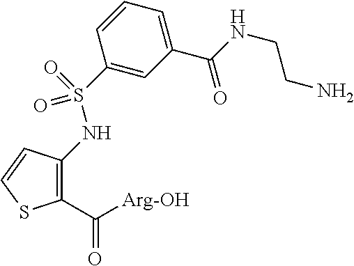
C1(C([Arg-OH])=O)=C(NS(C2=CC(C(NCCN)=O)=CC=C2)(=O)=O)C=CS1
